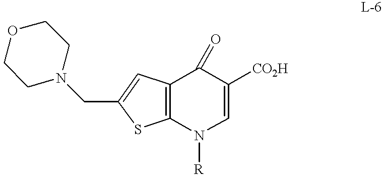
C1=C([CO2H])C(=O)C2=C(N1[R])SC(CN1CCOCC1)=C2
